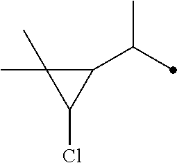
C1(C(C)C)C(C)(C)C1Cl
